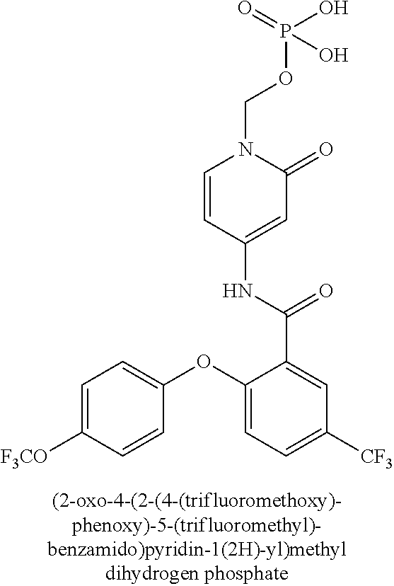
C1=C([F3CO])C=CC(OC2=CC=C([CF3])C=C2C(NC2=CC(=O)N(COP(O)(O)=O)C=C2)=O)=C1
